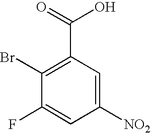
C1([NO2])=CC(C(=O)O)=C(Br)C(F)=C1
